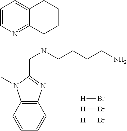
C1=CN=C2C(=C1)CCCC2N(CCCCN)CC1=NC2=C(N1C)C=CC=C2.[H]Br.[H]Br.[H]Br
